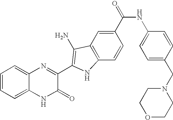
C1=C2C(=CC=C1)N=C(C1=C(N)C3=C(C=CC(C(=O)NC4=CC=C(CN5CCOCC5)C=C4)=C3)N1)C(=O)N2
